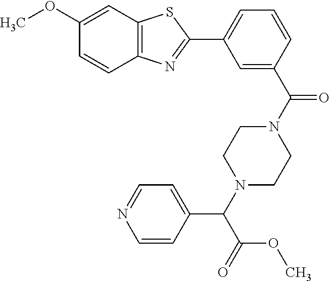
C12=C(C=C(OC)C=C1)SC(C1=CC=CC(C(N3CCN(C(C(=O)OC)C4=CC=NC=C4)CC3)=O)=C1)=N2
